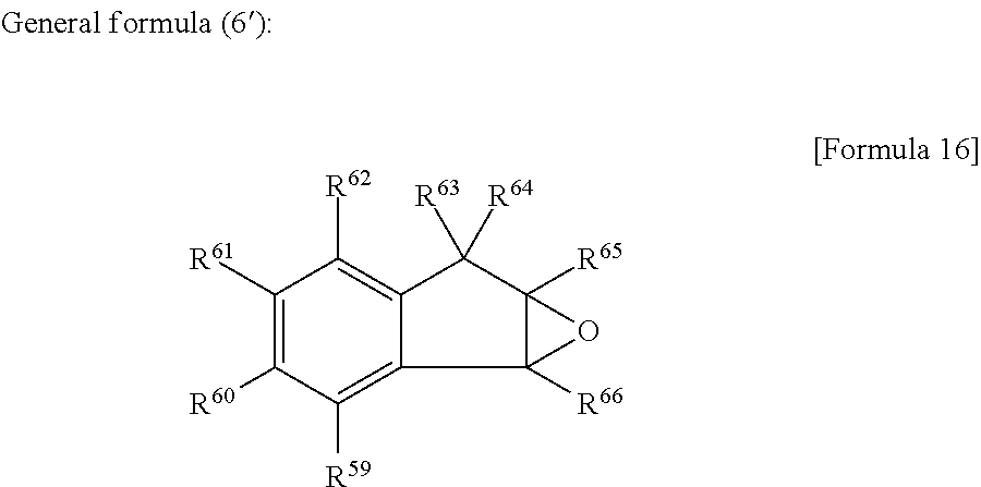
C1([R61])=C([R60])C([R59])=C2C(=C1[R62])C([R64])([R63])C1([R65])C2([R66])O1
